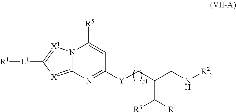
[R1][L1]C1=[X1]N2C(=[X4]1)N=C([Y]CC(CN[R2])=C([R3])[R4])C=C2[R5]
